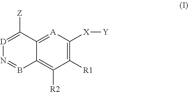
C1([X][Y])=C([R1])C([R2])=C2C(=[A]1)C([Z])=[D]N=B2
